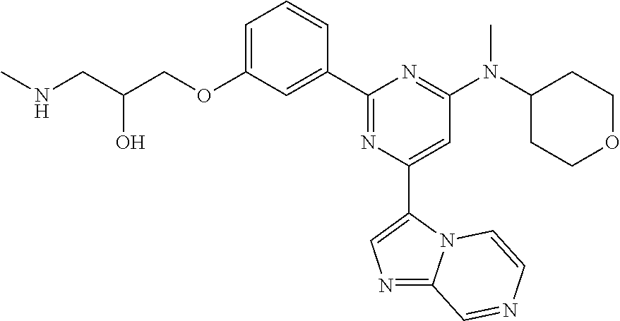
C1=C(OCC(CNC)O)C=C(C2=NC(C3=CN=C4N3C=CN=C4)=CC(N(C3CCOCC3)C)=N2)C=C1
